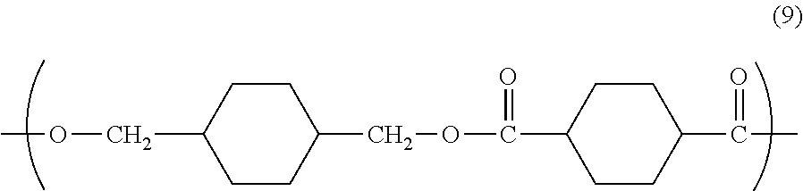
C1CC(COC)CCC1COC(=O)C1CCC(C(=O)C)CC1
